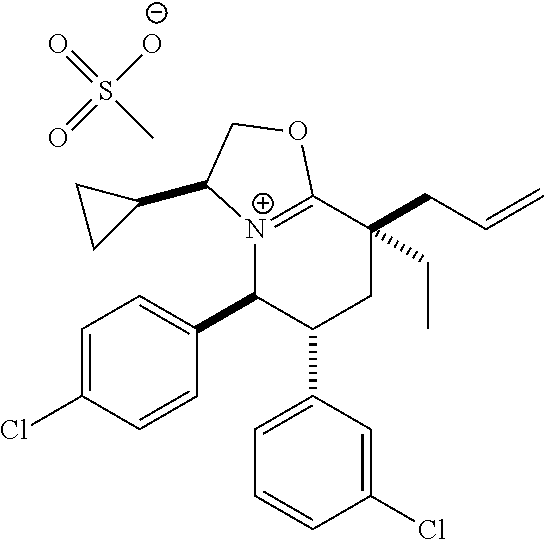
[N+]12=C(OCC1C1CC1)C(CC=C)(CC)CC(C1=CC=CC(Cl)=C1)C2C1=CC=C(Cl)C=C1.S(=O)([O-])(=O)C
